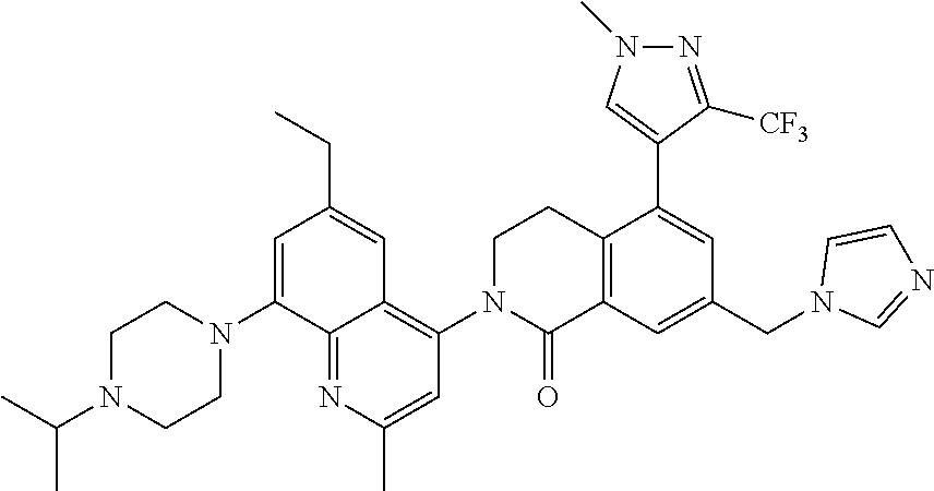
N1(C2=CC(CC)=CC3=C(N4C(=O)C5=C(CC4)C(C4=CN(C)N=C4[CF3])=CC(CN4C=NC=C4)=C5)C=C(C)N=C23)CCN(C(C)C)CC1
